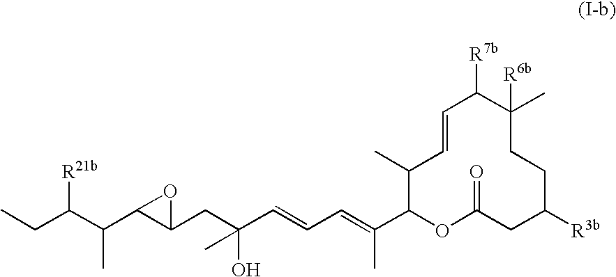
[R21b]C(C(C)C1C(CC(O)(C=CC=C(C)C2OC(=O)CC([R3b])CCC(C)([R6b])C([R7b])C=CC2C)C)O1)CC
